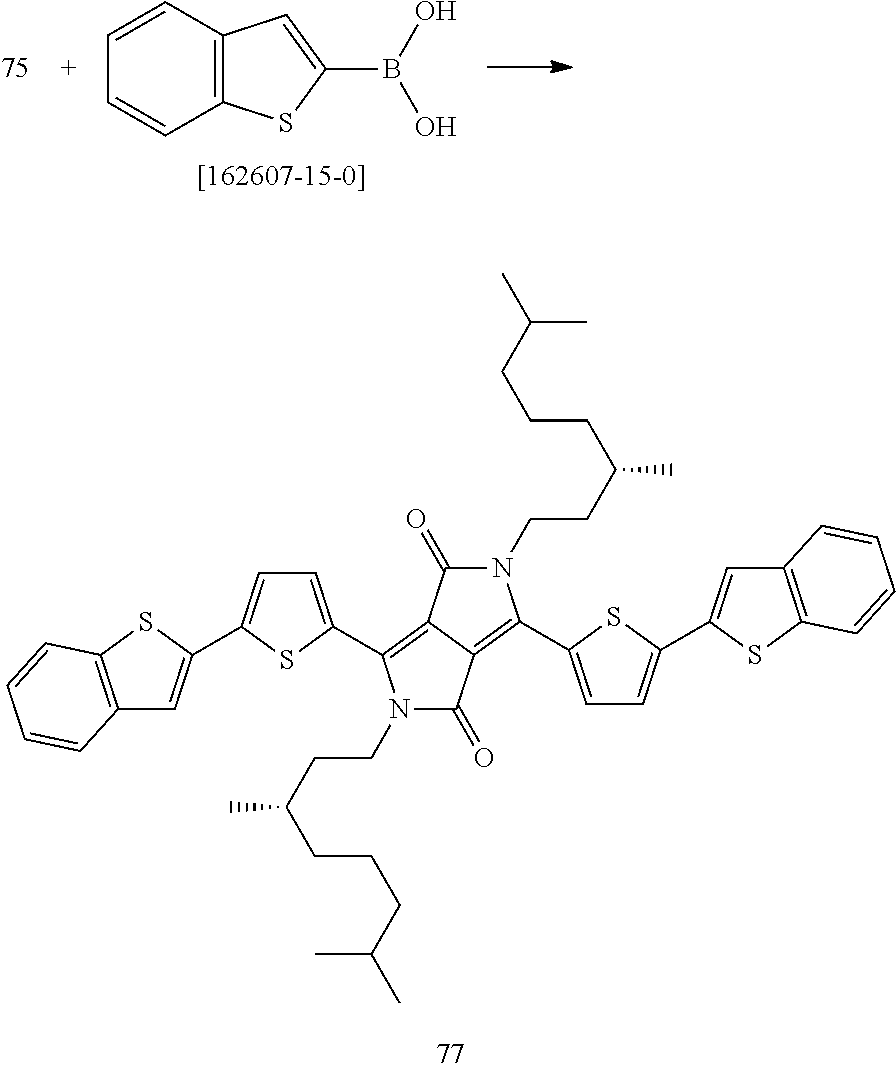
C1=CC2=C(C=C1)SC(B(O)O)=C2.C12=C(SC(C3=CC=C(C4=C5C(=C(C6=CC=C(C7=CC8=C(S7)C=CC=C8)S6)N(CCC(C)CCCC(C)C)C5=O)C(=O)N4CCC(C)CCCC(C)C)S3)=C1)C=CC=C2
